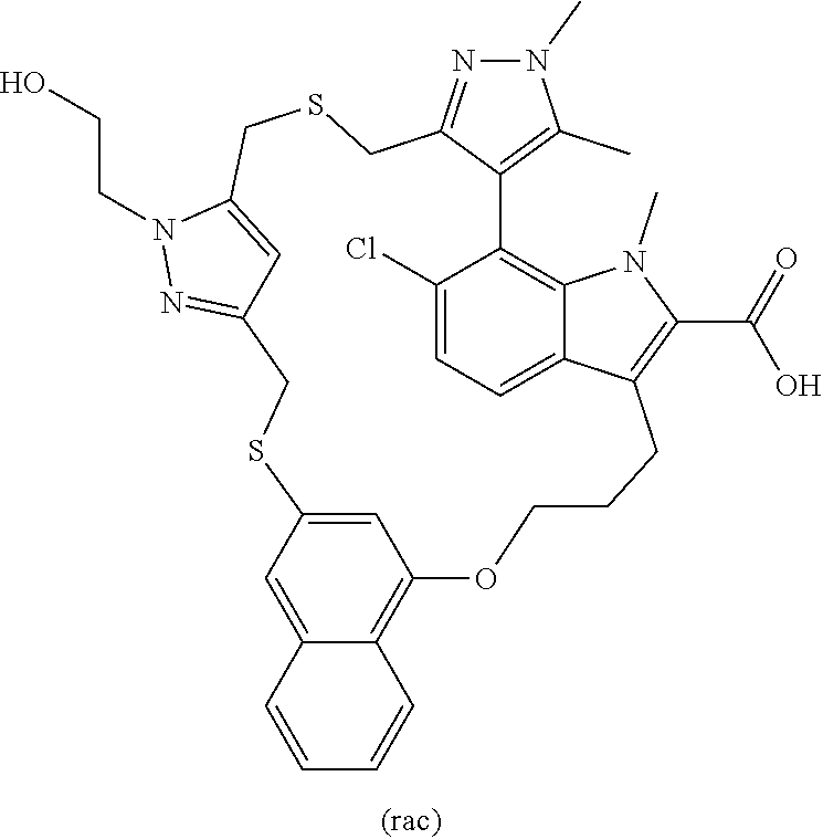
N1(CCO)N=C2C=C1CSCC1=NN(C)C(C)=C1C1=C3C(=CC=C1Cl)C(=C(C(=O)O)N3C)CCCOC1=C3C(=CC(=C1)SC2)C=CC=C3
